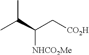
C(C(C[CO2H])[NHCO2Me])(C)C
